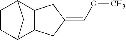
C1CC2C3C(C1C2)CC(=COC)C3
